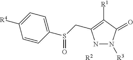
[R2].N1N([R3])C(=O)C([R1])=C1CS(C1=CC=C([R4])C=C1)=O
